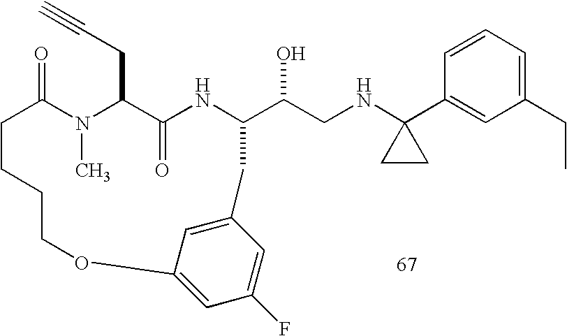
C1=CC=C(CC)C=C1C1(NCC(O)C2NC(=O)C(CC#C)N(C)C(=O)CCCCOC3=CC(F)=CC(=C3)C2)CC1
